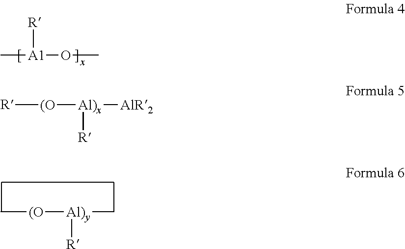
C[A1]([R])OC.C[(O][Al)y]([R])C.[R][(O][Al)x]([R])[AlR2]
